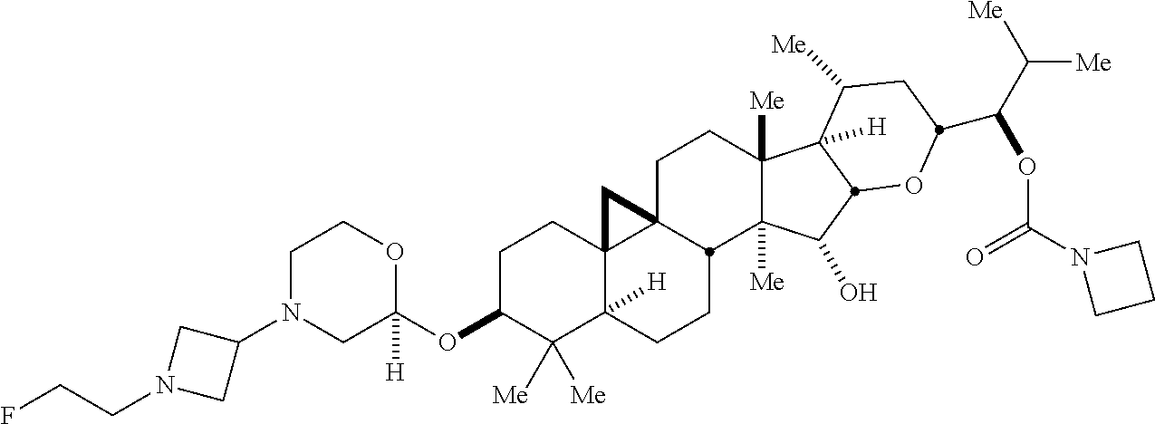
C1N(C2CN(CCF)C2)CC(OC2C([Me])([Me])C3([H])C4(CC2)C2(CCC5([Me])C([Me])(C(O)C6C5([H])C([Me])CC(C(C([Me])[Me])OC(N5CCC5)=O)O6)C2CC3)C4)([H])OC1
